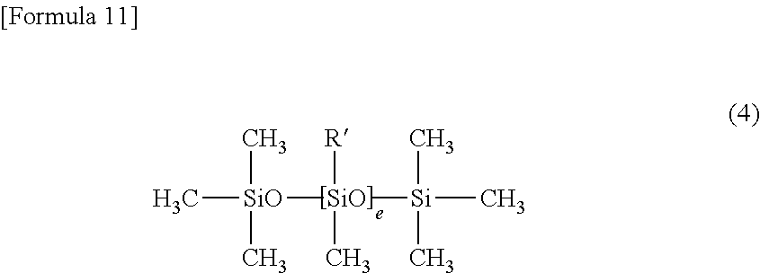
C[SiO]([SiO]([R])(C)[Si](C)(C)C)(C)C
